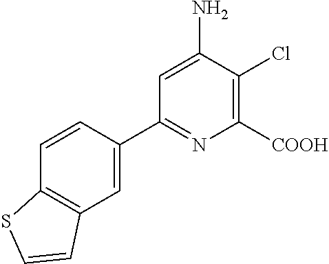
C1=C(C2=NC([COOH])=C(Cl)C(N)=C2)C=CC2=C1C=CS2
